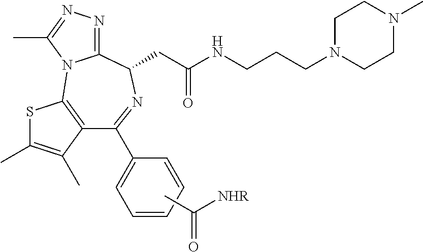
C1(C2=CC=CC=C2)=NC(CC(NCCCN2CCN(C)CC2)=O)C2=NN=C(C)N2C2=C1C(C)=C(C)S2.CC([NHR])=O
